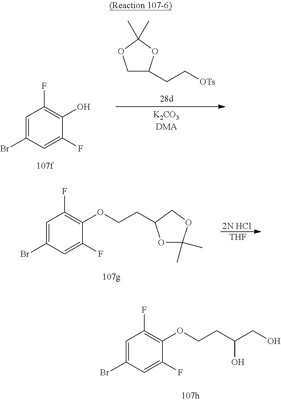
C1=C(Br)C=C(F)C(O)=C1F.C1C(CC[OTs])OC(C)(C)O1.[2N HCl].[THF].C1=C(Br)C=C(F)C(OCCC2OC(C)(C)OC2)=C1F.C1=C(Br)C=C(F)C(OCCC(O)CO)=C1F
